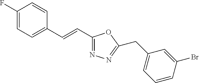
C1(F)=CC=C(C=CC2=NN=C(CC3=CC=CC(Br)=C3)O2)C=C1
